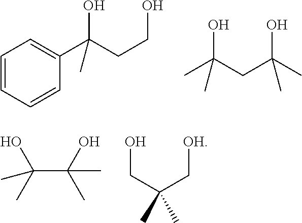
C1=CC=CC(C(CCO)(O)C)=C1.CC(CC(C)(O)C)(O)C.C(C(O)(C)C)(C)(O)C.C(C[OH])(CO)(C)C
